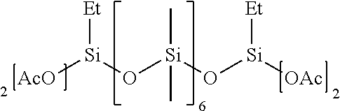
[AcO][Si](O[Si](O[Si]([OAc])[Et])(C)C)[Et]
